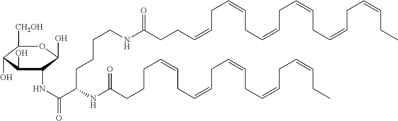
C1([CH2OH])C(O)C(O)C(NC(=O)C(NC(CCCC=CCC=CCC=CCC=CCC=CCC)=O)CCCCNC(CCC=CCC=CCC=CCC=CCC=CCC=CCC)=O)C(O)O1
